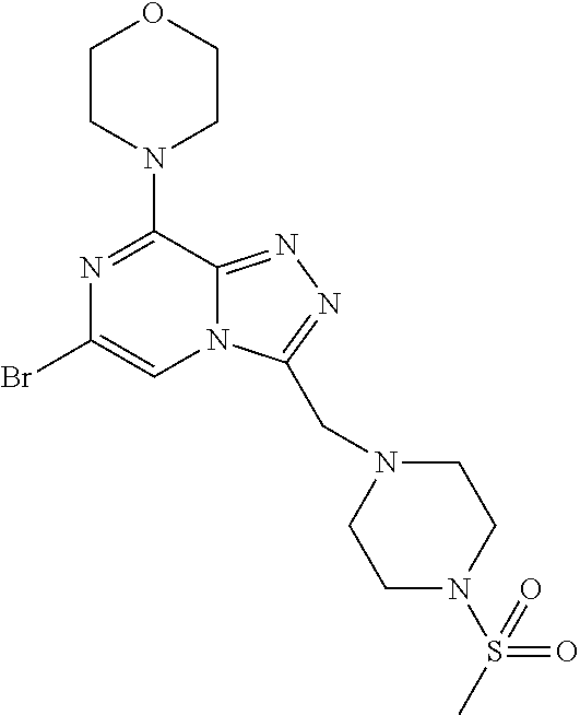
BrC1=CN2C(=NN=C2CN2CCN(S(C)(=O)=O)CC2)C(N2CCOCC2)=N1
